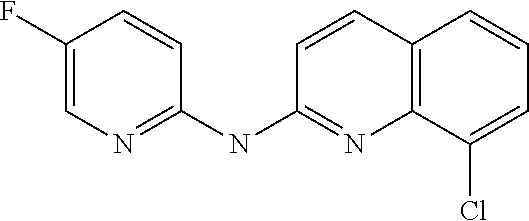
C1(F)=CN=C(NC2=NC3=C(C=C2)C=CC=C3Cl)C=C1
